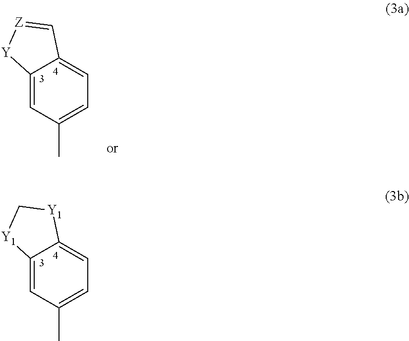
C12=CC(C)=CC=C1[Y1]C[Y1]2.C12=CC(C)=CC=C1C=[Z][Y]2
